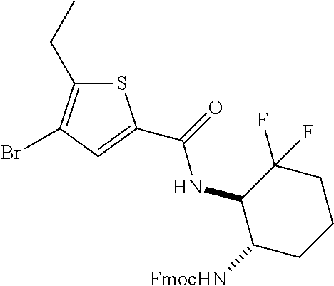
BrC1=C(CC)SC(C(=O)NC2C([FmocHN])CCCC2(F)F)=C1
